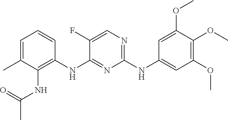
C1=C(C)C(NC(C)=O)=C(NC2=NC(NC3=CC(OC)=C(OC)C(OC)=C3)=NC=C2F)C=C1
